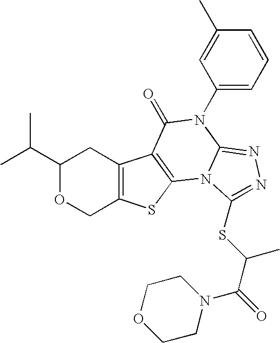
C1(C(C)C)OCC2=C(C1)C1=C(S2)N2C(=NN=C2SC(C(N2CCOCC2)=O)C)N(C2=CC=CC(C)=C2)C1=O
